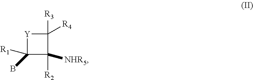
[Y]1C([R1])(B)C([NHR5])([R2])C1([R3])[R4]
